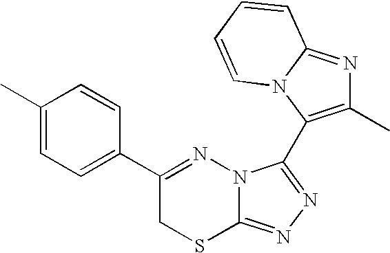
C1=C(C)C=CC(C2=NN3C(=NN=C3C3=C(C)N=C4N3C=CC=C4)SC2)=C1
